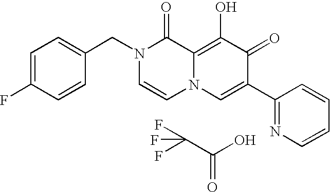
C1=C(F)C=CC(CN2C=CN3C(=C(O)C(=O)C(C4=NC=CC=C4)=C3)C2=O)=C1.C(C(O)=O)(F)(F)F
